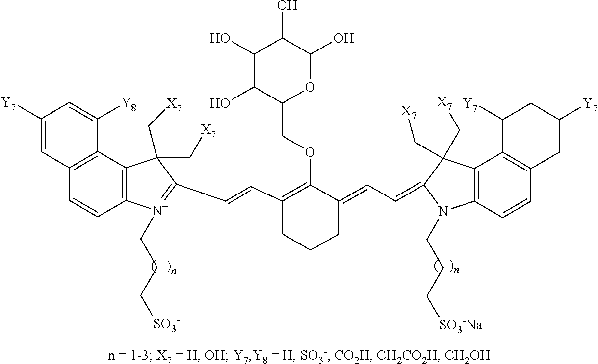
C12=C(C=CC3=C1C([Y7])CC([Y7])C3)N(CCC[SO3-Na])C(=CC=C1C(OCC3OC(O)C(O)C(O)C3O)=C(C=CC3=[N+](CCC[SO3-])C4=C(C5=C(C=C([Y7])C=C5[Y8])C=C4)C3(C[X7])C[X7])CCC1)C2(C[X7])C[X7]
